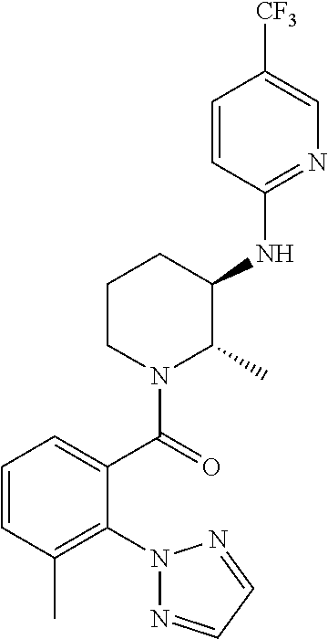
N1(C2=C(C)C=CC=C2C(N2C(C)C(NC3=NC=C([CF3])C=C3)CCC2)=O)N=CC=N1
